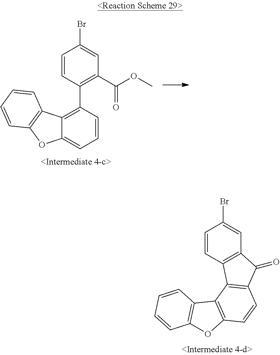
C1(C2=C3C(=CC=C2)OC2=C3C=CC=C2)=C(C(OC)=O)C=C(Br)C=C1.C12=C(C=C(Br)C=C1)C(=O)C1=C2C2=C(C=C1)OC1=C2C=CC=C1
